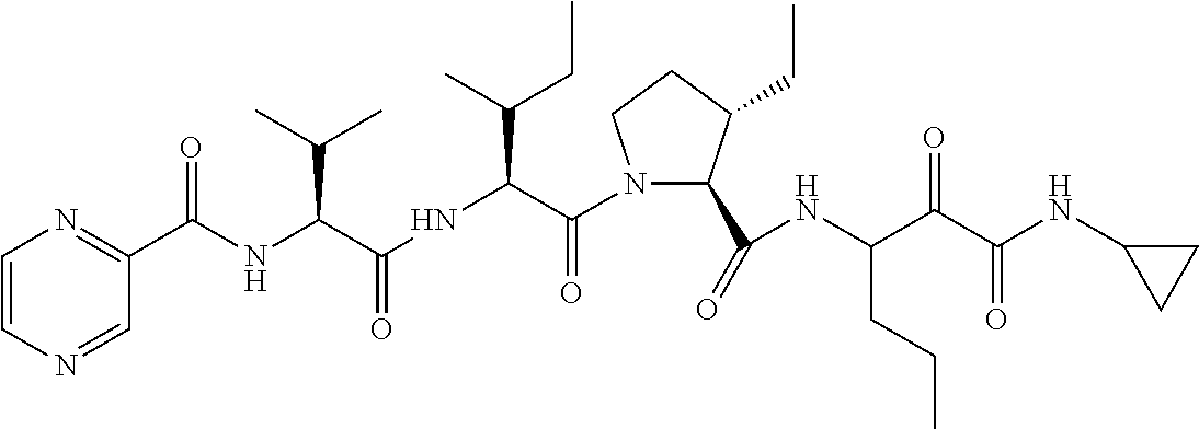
C1(C(=O)NC(C(C(NC2CC2)=O)=O)CCC)C(CC)CCN1C(C(NC(=O)C(C(C)C)NC(C1=NC=CN=C1)=O)C(C)CC)=O
